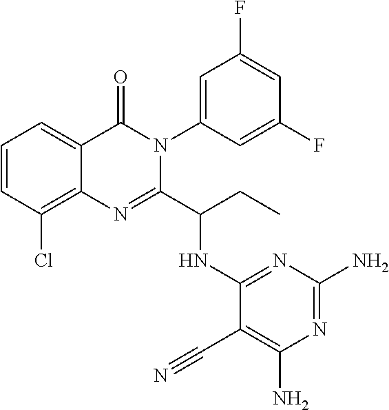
C1=CC(Cl)=C2C(=C1)C(=O)N(C1=CC(F)=CC(F)=C1)C(C(CC)NC1=NC(N)=NC(N)=C1C#N)=N2
